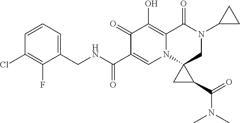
C1=CC=C(CNC(C2=CN3C(=C(O)C2=O)C(=O)N(C2CC2)CC32CC2C(N(C)C)=O)=O)C(F)=C1Cl
